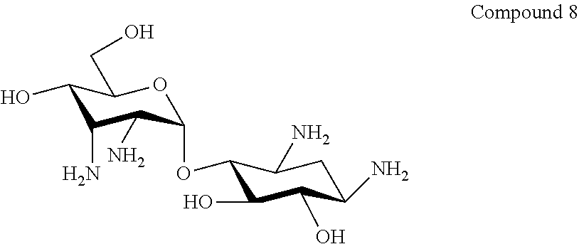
C1(OC2C(N)C(N)C(O)C(CO)O2)C(O)C(O)C(N)CC1N
